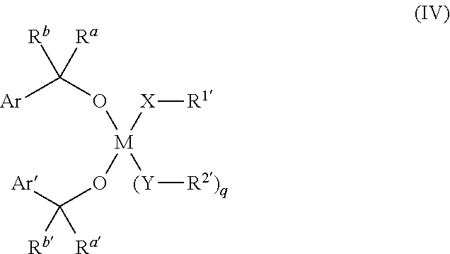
[M]([(Y][R2)q])([X][R1])(OC([Ar])([Rb])[Ra])OC([Ar])([Rb])[Ra]
